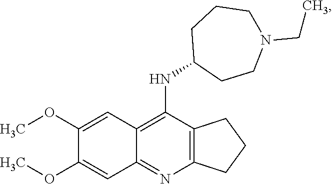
C12=C(N=C3C(=C1NC1CCN(CC)CCC1)C=C(OC)C(OC)=C3)CCC2
